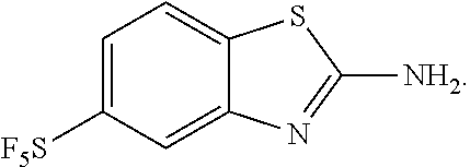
C12=CC=C([F5S])C=C1N=C([NH2])S2
